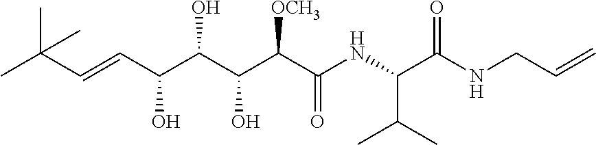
CC(C=CC(C(C(C(C(NC(C(NCC=C)=O)C(C)C)=O)[OCH3])O)O)O)(C)C
